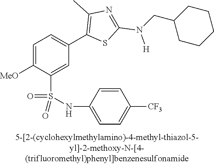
C1=C([MeO])C(S(NC2=CC=C([CF3])C=C2)(=O)=O)=CC(C2=C(C)N=C(N(CC3CCCCC3)[H])S2)=C1
